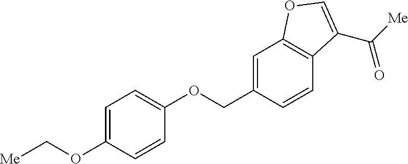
C1=C(COC2=CC=C(OC[Me])C=C2)C=CC2=C1OC=C2C([Me])=O
